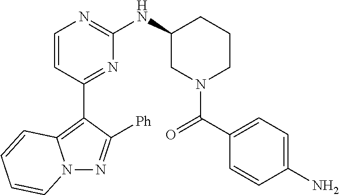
N12N=C([Ph])C(C3=NC(NC4CN(C(C5=CC=C(N)C=C5)=O)CCC4)=NC=C3)=C1C=CC=C2
